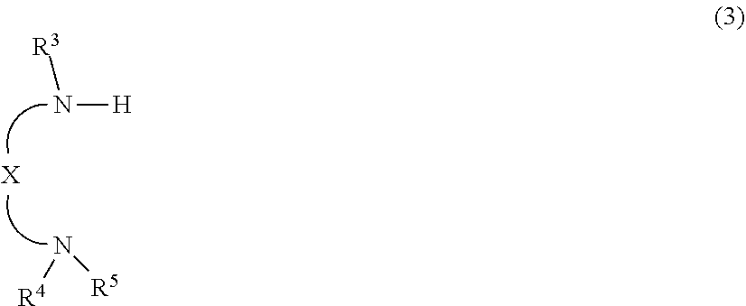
N([H])[R3].[X].N([R5])[R4]
